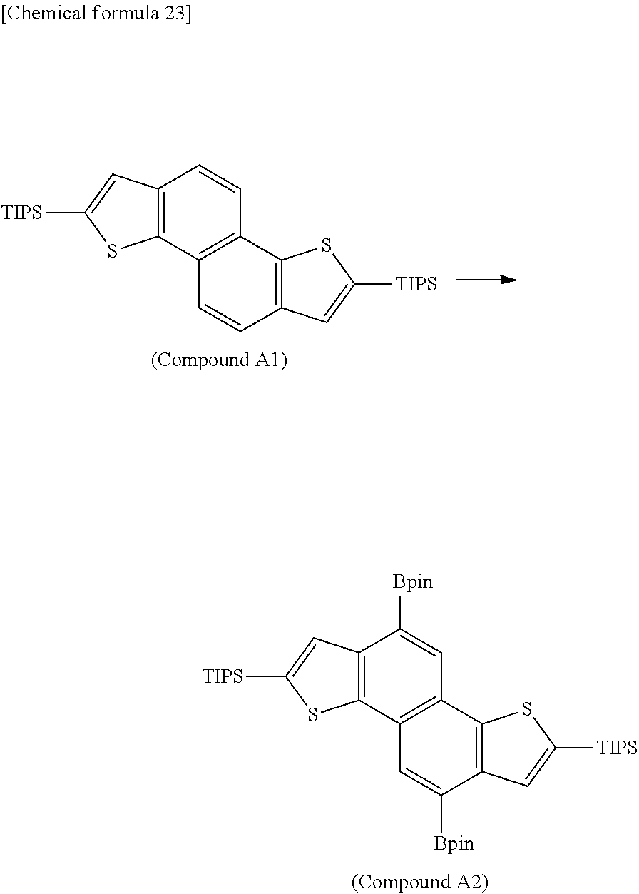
C12=C(C3=C(C=C1[Bpin])C1=C(C([Bpin])=C3)C=C([TIPS])S1)SC([TIPS])=C2.C12=C(C3=C(C=C1)C1=C(C=C3)C=C([TIPS])S1)SC([TIPS])=C2
